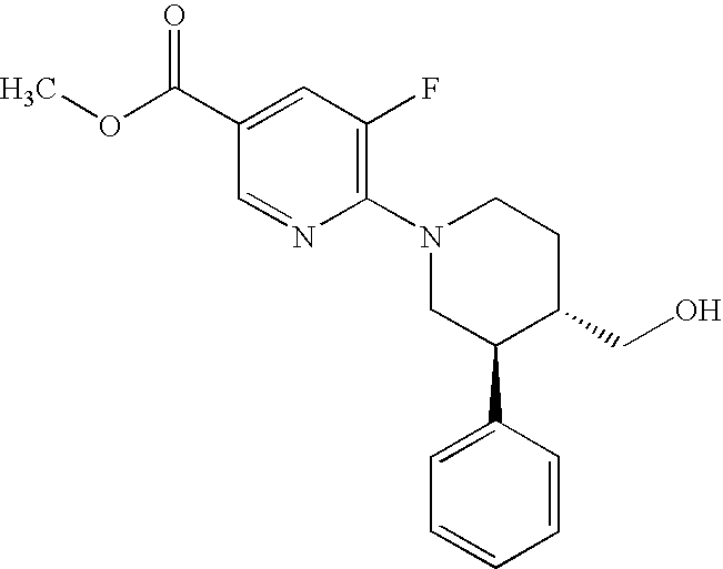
C1(N2CC(C3=CC=CC=C3)C(CO)CC2)=C(F)C=C(C(OC)=O)C=N1
